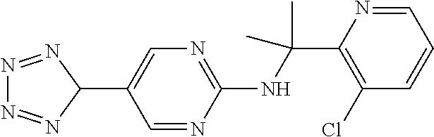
C1(NC(C2=C(Cl)C=CC=N2)(C)C)=NC=C(C2N=NN=N2)C=N1
